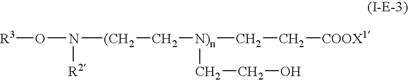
[R3]ON([R2])[(CH2]C[N)n](CCO)CC[COOX1]
